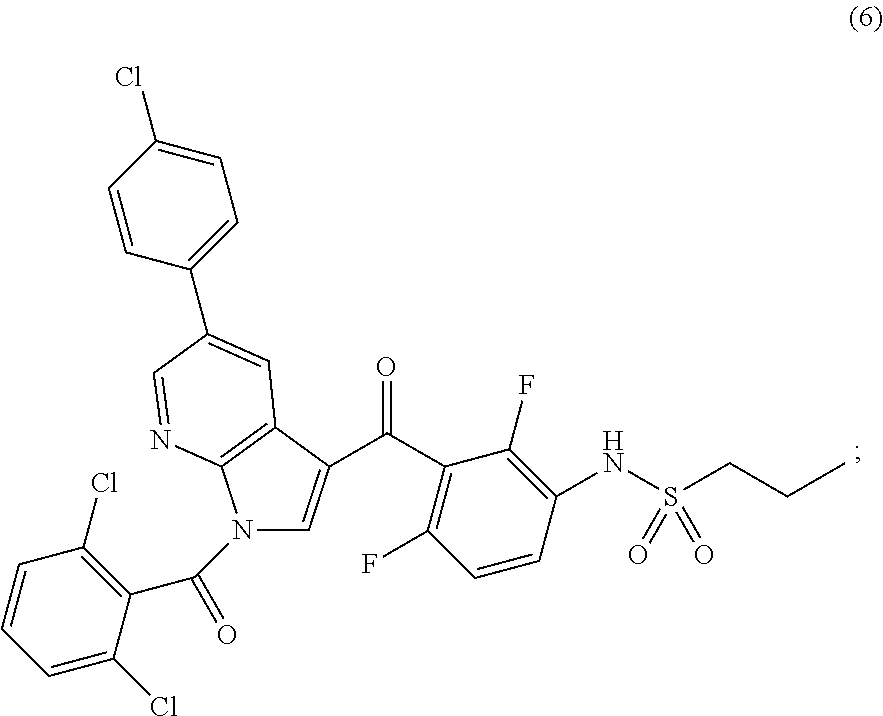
C1=CC(NS(CCC)(=O)=O)=C(F)C(C(=O)C2=CN(C(C3=C(Cl)C=CC=C3Cl)=O)C3=C2C=C(C2=CC=C(Cl)C=C2)C=N3)=C1F
